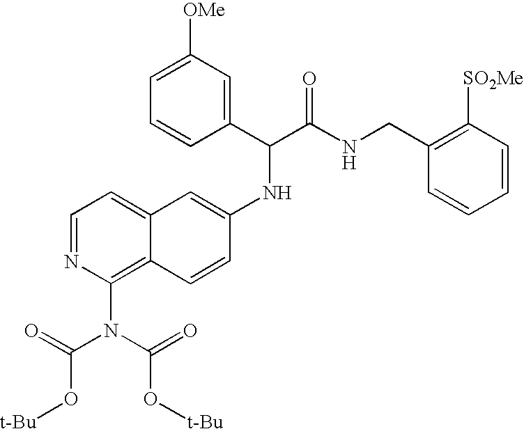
C1=NC(N(C(=O)O[t-Bu])C(=O)O[t-Bu])=C2C(=C1)C=C(NC(C(NCC1=C([SO2Me])C=CC=C1)=O)C1=CC([OMe])=CC=C1)C=C2
